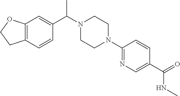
C1(C(N2CCN(C3=NC=C(C(NC)=O)C=C3)CC2)C)=CC2=C(C=C1)CCO2
